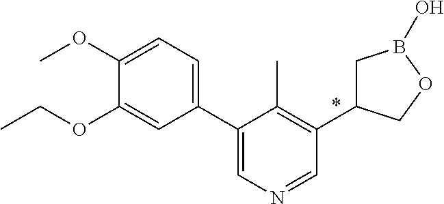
C1(C2=CN=CC(C3CB(O)OC3)=C2C)=CC=C(OC)C(OCC)=C1
